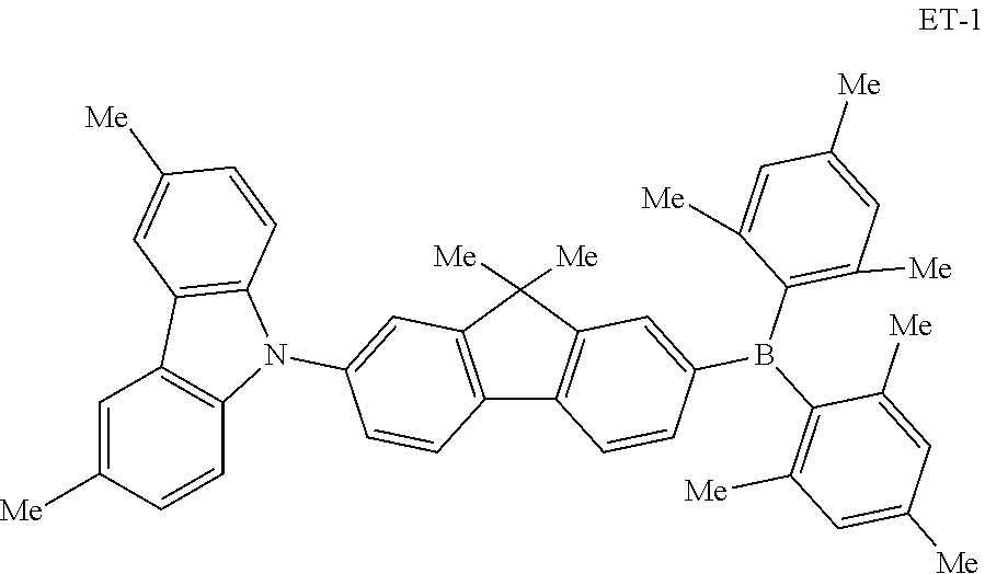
C12=C(C([Me])([Me])C3=C1C=CC(B(C1=C([Me])C=C([Me])C=C1[Me])C1=C([Me])C=C([Me])C=C1[Me])=C3)C=C(N1C3=C(C4=C1C=CC([Me])=C4)C=C([Me])C=C3)C=C2
